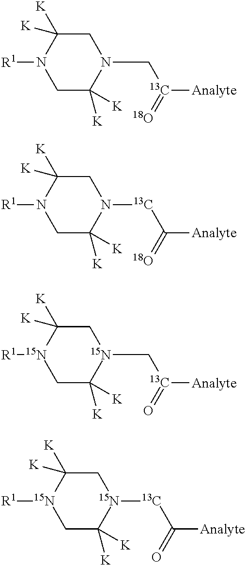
N1(C[13C]([Analyte])=[18O])CC([K])([K])N([R1])CC1([K])[K].N1([13C]C([Analyte])=[18O])CC([K])([K])N([R1])CC1([K])[K].[15N]1([13C]C([Analyte])=O)CC([K])([K])[15N]([R1])CC1([K])[K].[15N]1(C[13C]([Analyte])=O)CC([K])([K])[15N]([R1])CC1([K])[K]
